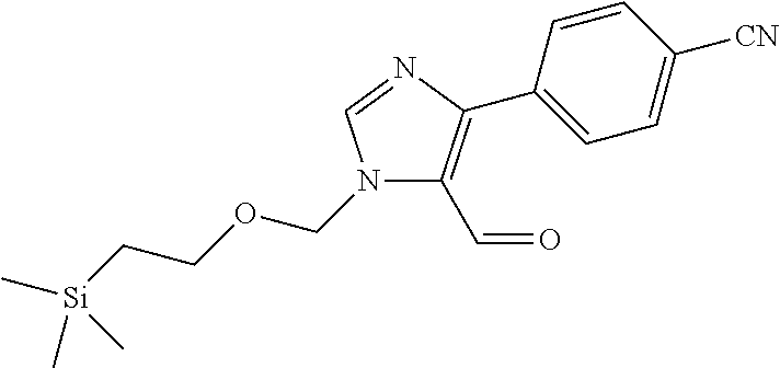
N1(COCC[Si](C)(C)C)C(C=O)=C(C2=CC=C([CN])C=C2)N=C1
